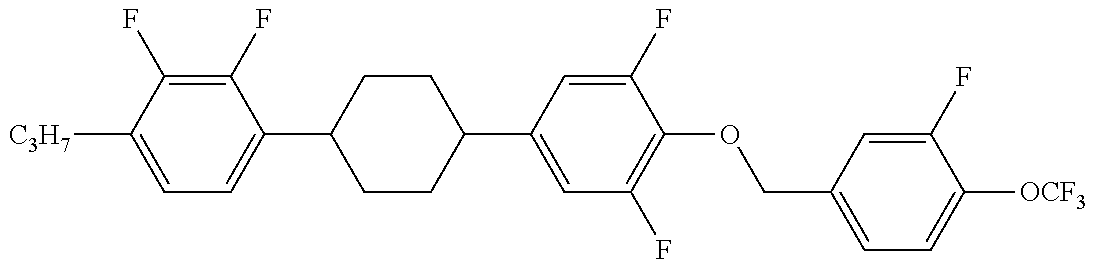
C1=C([C3H7])C(F)=C(F)C(C2CCC(C3=CC(F)=C(OCC4=CC=C([OCF3])C(F)=C4)C(F)=C3)CC2)=C1
